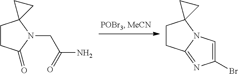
C1CC(=O)N(CC(N)=O)C12CC2.C1CC2=NC(Br)=CN2C12CC2
